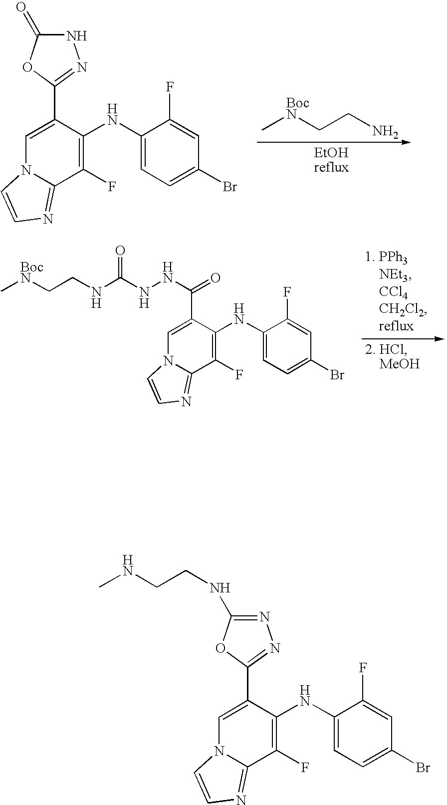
N1C(=O)OC(C2=CN3C(=NC=C3)C(F)=C2NC2=CC=C(Br)C=C2F)=N1.C[BocN]CCN.C(C1=CN2C(=NC=C2)C(F)=C1NC1=CC=C(Br)C=C1F)(NNC(NCC[BocN]C)=O)=O.N1=C(NCCNC)OC(C2=CN3C(=NC=C3)C(F)=C2NC2=CC=C(Br)C=C2F)=N1
